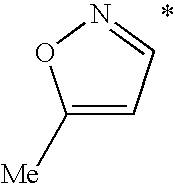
C1([Me])=CC=NO1
